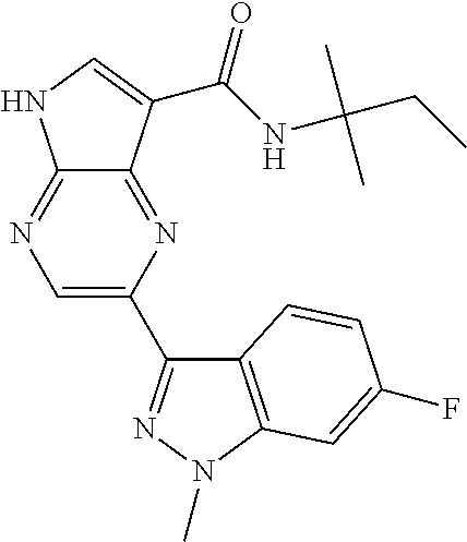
C12=NC(C3=NN(C)C4=C3C=CC(F)=C4)=CN=C1NC=C2C(NC(C)(C)CC)=O
